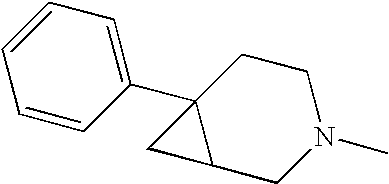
C1=CC(C23C(CN(C)CC2)C3)=CC=C1
